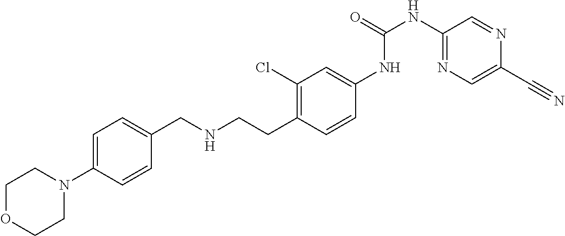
C1=C(N2CCOCC2)C=CC(CNCCC2=C(Cl)C=C(NC(NC3=NC=C(C#N)N=C3)=O)C=C2)=C1
